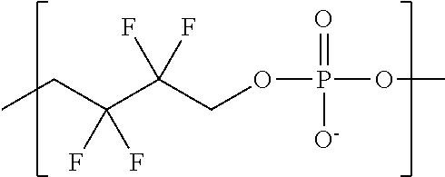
C(C(COP(OC)(=O)[O-])(F)F)(CC)(F)F
